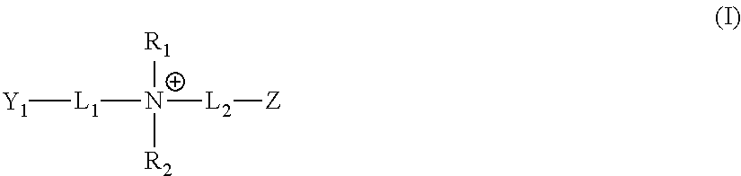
[R1][N+]([L2][Z])([L1][Y1])[R2]
